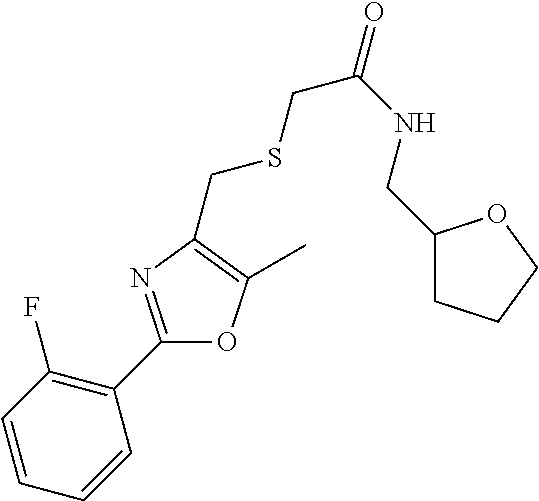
C1=CC=CC(C2=NC(CSCC(=O)NCC3CCCO3)=C(C)O2)=C1F
